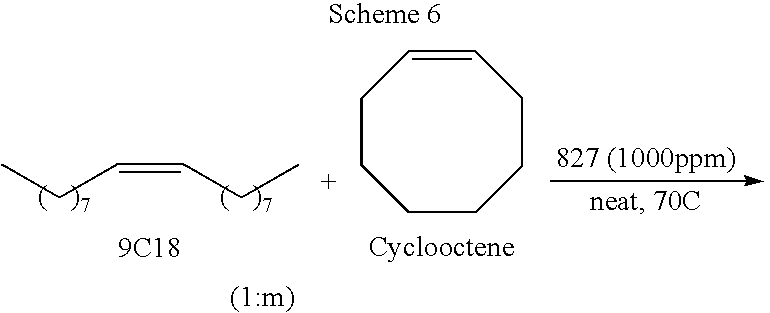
C(=CCC)CC.[9C18].C1CCCC=CCC1
